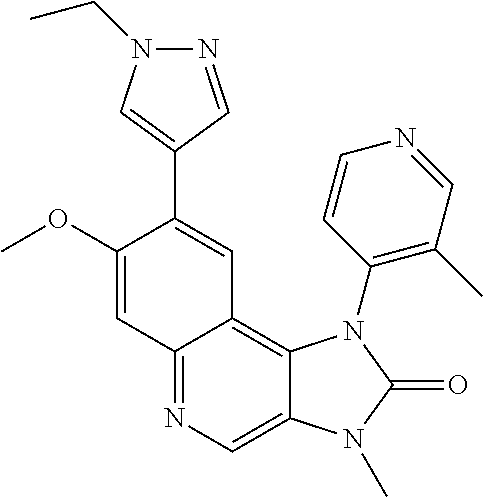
C1(OC)=CC2=NC=C3C(=C2C=C1C1=CN(CC)N=C1)N(C1=C(C)C=NC=C1)C(=O)N3C
